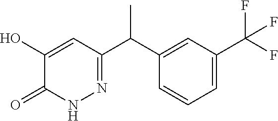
C1=C(C(C2=NNC(=O)C(O)=C2)C)C=CC=C1C(F)(F)F
